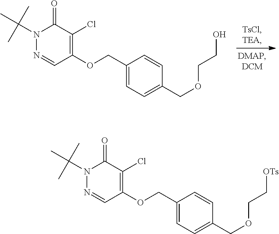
C1(OCC2=CC=C(COCCO)C=C2)=C(Cl)C(=O)N(C(C)(C)C)N=C1.C1(OCC2=CC=C(COCC[OTs])C=C2)=C(Cl)C(=O)N(C(C)(C)C)N=C1
